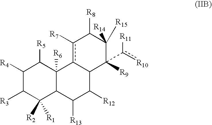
C1([R4])C([R3])C([R2])([R1])C2C([R6])(C1[R5])c1c([R7])C([R8])C([R15])([R14])C([R9])(c([R10])[R11])C1C([R12])C2[R13]
